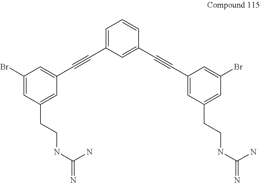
C1=C(C#CC2=CC(Br)=CC(CCNC(=N)N)=C2)C=C(C#CC2=CC(CCNC(N)=N)=CC(Br)=C2)C=C1
